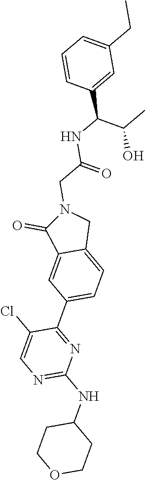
C1(NC2=NC=C(Cl)C(C3=CC=C4C(=C3)C(=O)N(CC(NC(C3=CC(CC)=CC=C3)C(C)O)=O)C4)=N2)CCOCC1
